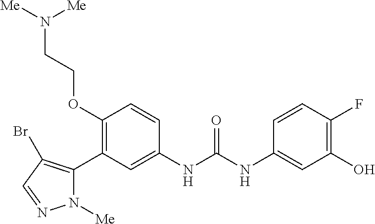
C1(OCCN([Me])[Me])=C(C2=C(Br)C=NN2[Me])C=C(NC(NC2=CC(O)=C(F)C=C2)=O)C=C1
